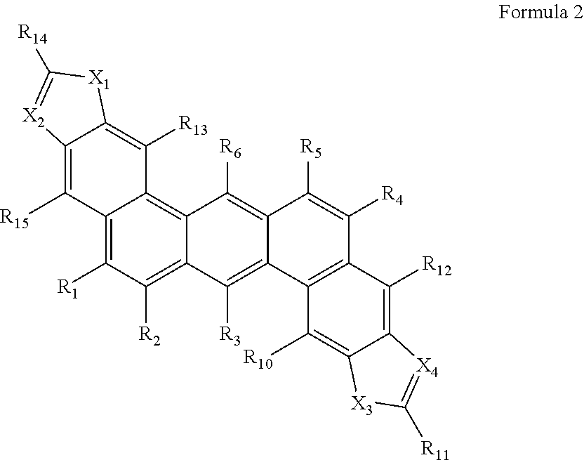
C12=C([R1])C([R2])=C3C(=C1C([R13])=C1C(=C2[R15])[X2]=C([R14])[X1]1)C([R6])=C1C(=C3[R3])C2=C(C([R4])=C1[R5])C([R12])=C1C(=C2[R10])[X3]C([R11])=[X4]1
